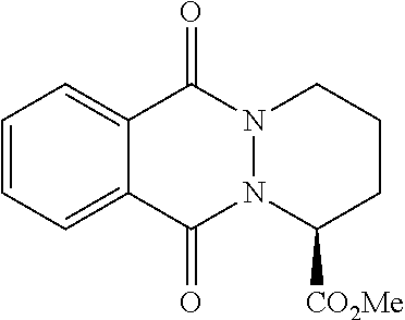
C1=CC=C2C(=C1)C(=O)N1N(C2=O)C([CO2Me])CCC1
